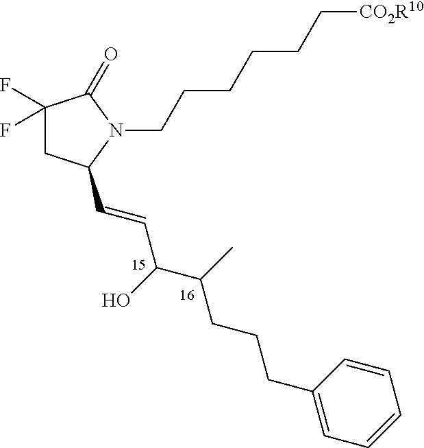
C1(F)(F)CC(C=CC(C(C)CCCC2=CC=CC=C2)O)N(CCCCCC[CO2R10])C1=O
